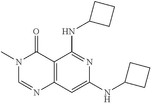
C12=C(C=C(NC3CCC3)N=C1NC1CCC1)N=CN(C)C2=O
